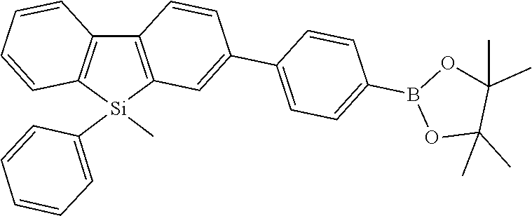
C12=C([Si](C3=CC=CC=C3)(C)C3=C1C=CC(C1=CC=C(B4OC(C)(C)C(C)(C)O4)C=C1)=C3)C=CC=C2
